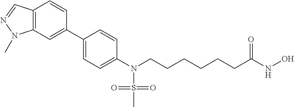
C12=C(C=C(C3=CC=C(N(CCCCCCC(NO)=O)S(=O)(=O)C)C=C3)C=C1)N(C)N=C2
